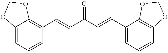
C12=CC=CC(C=CC(C=CC3=CC=CC4=C3OCO4)=O)=C1OCO2
